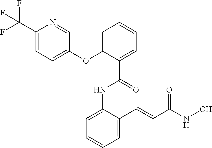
C1=C(NC(C2=CC=CC=C2OC2=CC=C(C(F)(F)F)N=C2)=O)C(C=CC(NO)=O)=CC=C1
